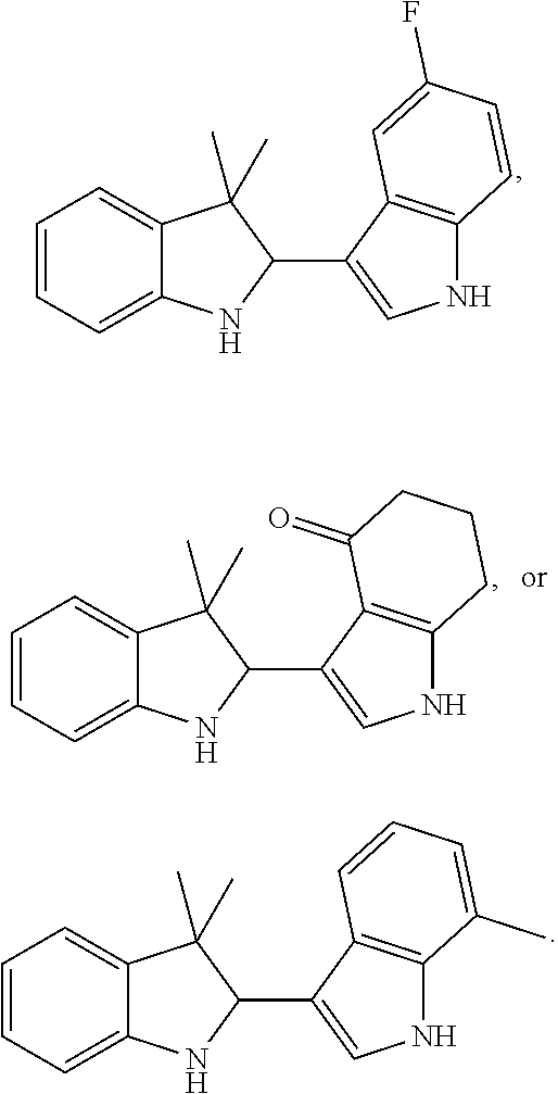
C1=CC=C2C(=C1)C(C)(C)C(C1=CNC3=C1C=CC=C3C)N2.C1=CC=C2C(=C1)C(C)(C)C(C1=CNC3=C1C=C(F)C=C3)N2.C1=CC=C2C(=C1)C(C)(C)C(C1=CNC3=C1C(=O)CCC3)N2
